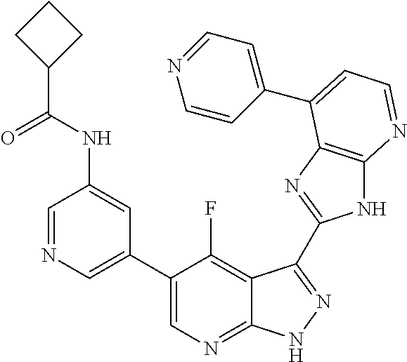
C1=NC=C(C2=CN=C3C(=C2F)C(C2=NC4=C(N2)N=CC=C4C2=CC=NC=C2)=NN3)C=C1NC(C1CCC1)=O
